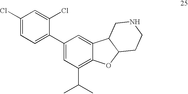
C1(Cl)=CC=C(C2=CC(C(C)C)=C3C(=C2)C2C(O3)CCNC2)C(Cl)=C1
